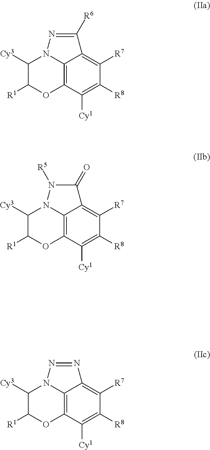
C12=C3C([Cy1])=C([R8])C([R7])=C1C([R6])=NN2C([Cy3])C([R1])O3.C12=C3C([Cy1])=C([R8])C([R7])=C1C(=O)N([R5])N2C([Cy3])C([R1])O3.C12=C3C([Cy1])=C([R8])C([R7])=C1N=NN2C([Cy3])C([R1])O3
